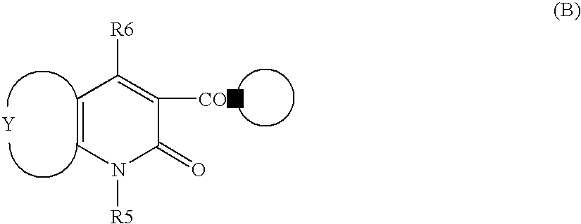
C1([CON])=C([R6])C=CN([R5])C1=O.[Y]
